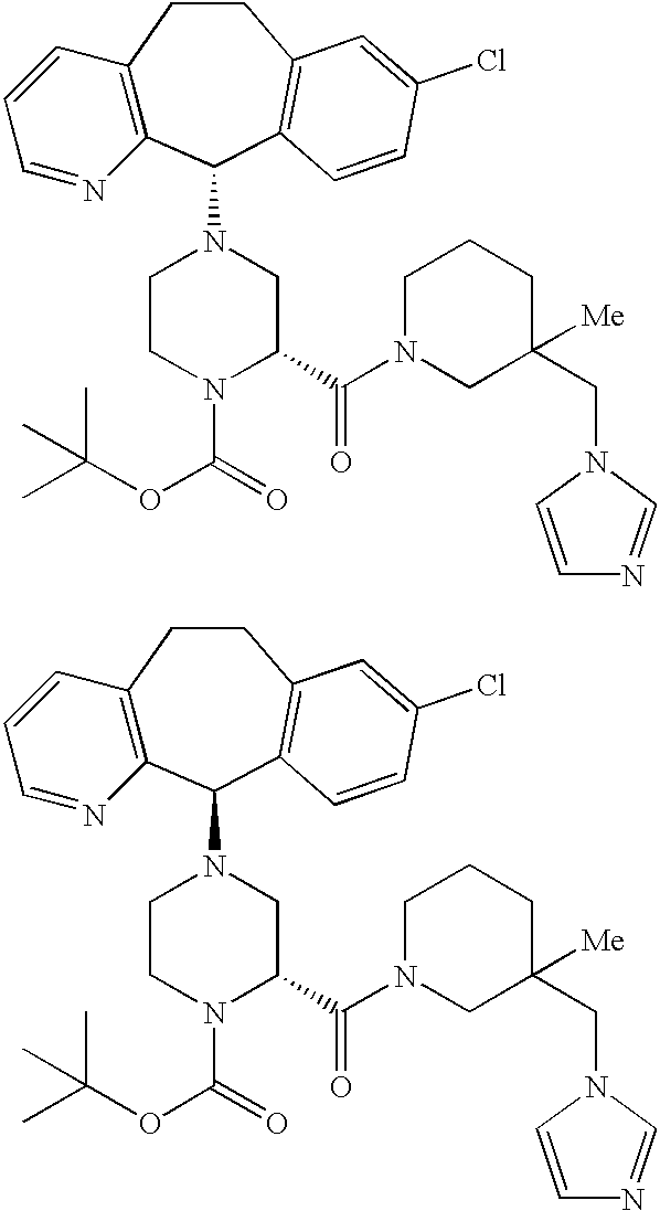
C12=C(C(N3CCN(C(OC(C)(C)C)=O)C(C(N4CC(CN5C=NC=C5)([Me])CCC4)=O)C3)C3=C(CC1)C=C(Cl)C=C3)N=CC=C2.C12=C(C(N3CCN(C(OC(C)(C)C)=O)C(C(N4CC(CN5C=NC=C5)([Me])CCC4)=O)C3)C3=C(CC1)C=C(Cl)C=C3)N=CC=C2
